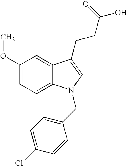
C12=CC(OC)=CC=C1N(CC1=CC=C(Cl)C=C1)C=C2CCC(O)=O
